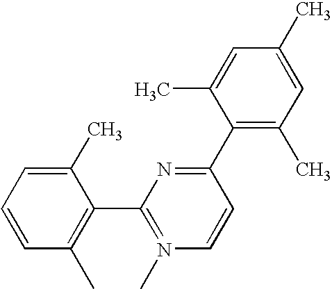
C1(C)=CC=CC(C)=C1C1=N(C)C=CC(C2=C(C)C=C(C)C=C2C)=N1
